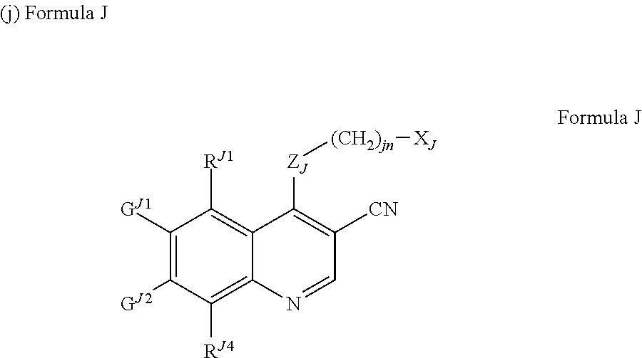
C1([GJ1])=C([GJ2])C([RJ4])=C2C(=C1[RJ1])C([ZJ][(CH2)jn][XJ])=C([CN])C=N2
